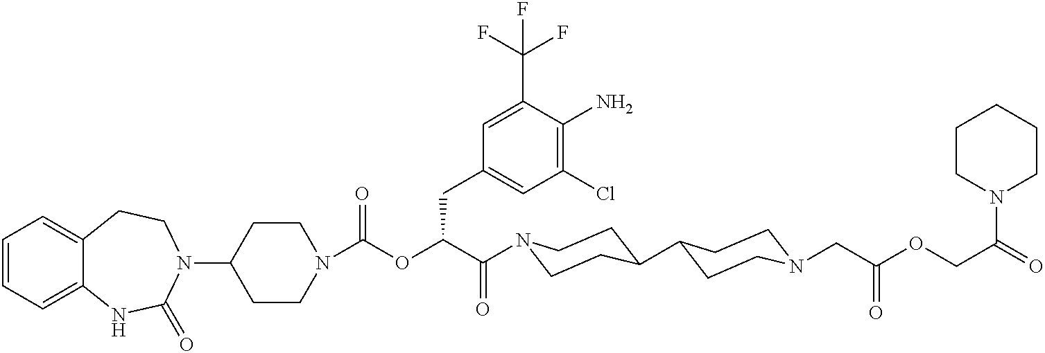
C1=CC=C2C(=C1)CCN(C1CCN(C(OC(C(=O)N3CCC(C4CCN(CC(OCC(=O)N5CCCCC5)=O)CC4)CC3)CC3=CC(Cl)=C(N)C(C(F)(F)F)=C3)=O)CC1)C(=O)N2
